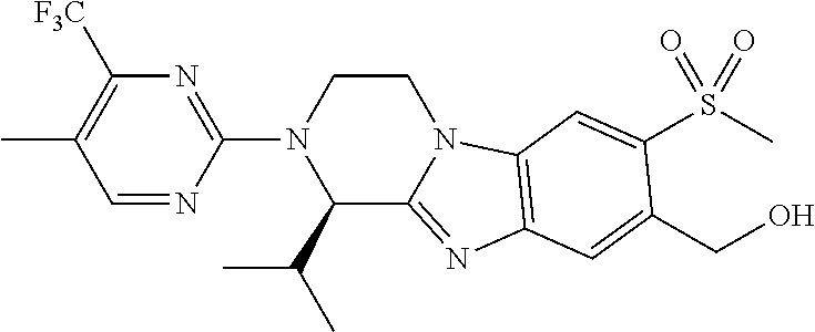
C1=NC(N2C(C(C)C)C3=NC4=C(N3CC2)C=C(S(C)(=O)=O)C(CO)=C4)=NC([F3C])=C1C
